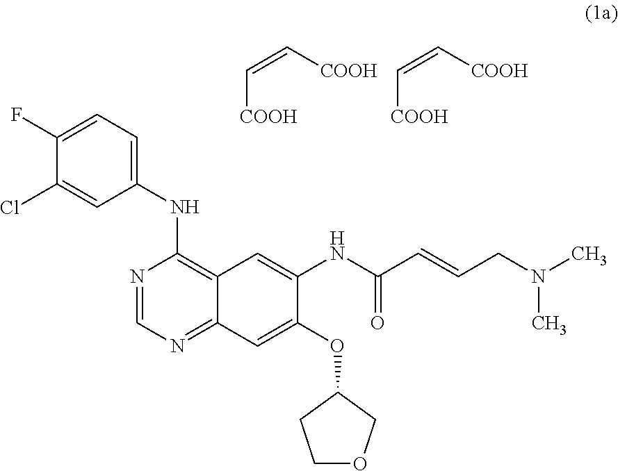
C([COOH])=C[COOH].C([COOH])=C[COOH].C1=C(F)C(Cl)=CC(NC2=C3C(=NC=N2)C=C(OC2CCOC2)C(NC(C=CCN(C)C)=O)=C3)=C1
